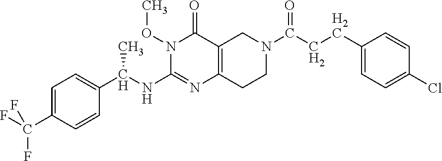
C1=C(C(F)(F)F)C=CC(C(C)NC2=NC3=C(C(=O)N2OC)CN(C(=O)CCC2=CC=C(Cl)C=C2)CC3)=C1
